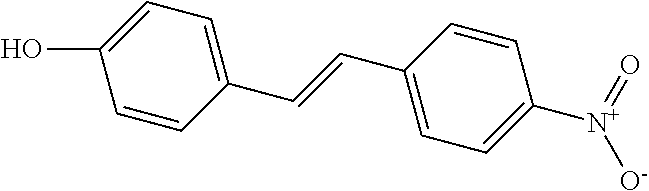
C1=C(O)C=CC(C=CC2=CC=C([N+](=O)[O-])C=C2)=C1
